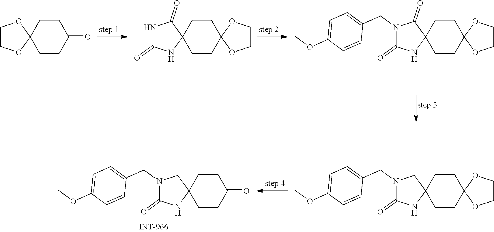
C1COC2(O1)CCC(=O)CC2.N1C(=O)NC2(C1=O)CCC1(CC2)OCCO1.N1(CC2=CC=C(OC)C=C2)C(=O)NC2(C1=O)CCC1(CC2)OCCO1.N1(CC2=CC=C(OC)C=C2)C(=O)NC2(C1)CCC(=O)CC2.N1(CC2=CC=C(OC)C=C2)C(=O)NC2(C1)CCC1(CC2)OCCO1
